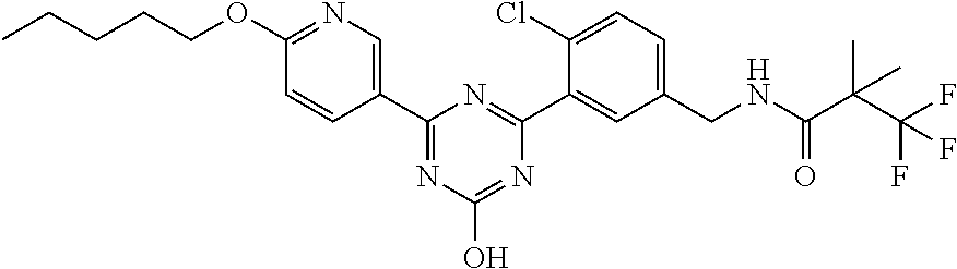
C1(C2=CN=C(OCCCCC)C=C2)=NC(O)=NC(C2=CC(CNC(C(C(F)(F)F)(C)C)=O)=CC=C2Cl)=N1
